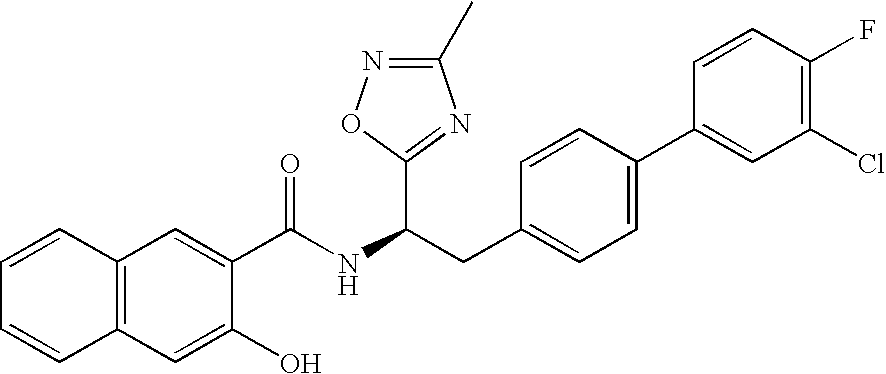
C1=CC2=C(C=C1)C=C(O)C(C(NC(CC1=CC=C(C3=CC(Cl)=C(F)C=C3)C=C1)C1=NC(C)=NO1)=O)=C2
